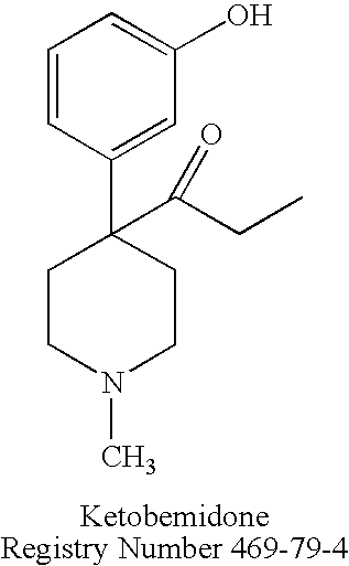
C1CN(C)CCC1(C1=CC(O)=CC=C1)C(CC)=O
